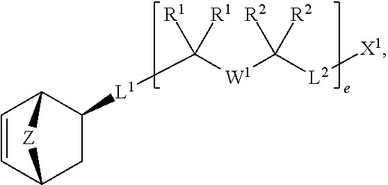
C1C2C=CC(C1[L1]C([W1]C([L2][X1])([R2])[R2])([R1])[R1])[Z]2
